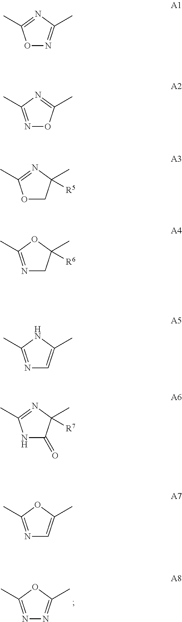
N1=C(C)OC(C)=N1.O1N=C(C)N=C1C.O1N=C(C)N=C1C.O1CC(C)([R5])N=C1C.N1=C(C)OC(C)([R6])C1.N1=C(C)NC(C)=C1.N1C(=O)C(C)([R7])N=C1C.N1=C(C)OC(C)=C1
